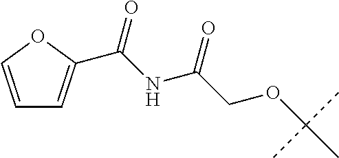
C1=COC(C(NC(=O)COC(C)(C)C)=O)=C1
